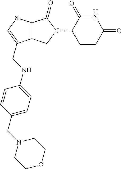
C12=C(CN(C3CCC(=O)NC3=O)C1=O)C(CNC1=CC=C(CN3CCOCC3)C=C1)=CS2
